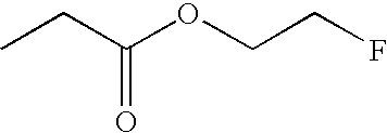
CCC(OCCF)=O
